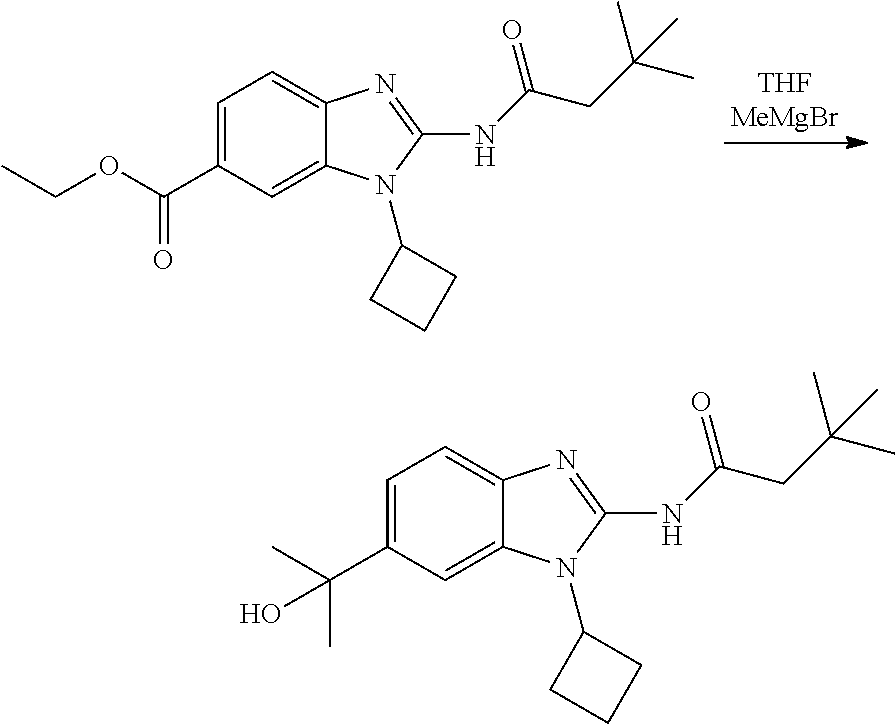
C1=C(C(OCC)=O)C=C2C(=C1)N=C(NC(CC(C)(C)C)=O)N2C1CCC1.C1=C(C(C)(C)O)C=C2C(=C1)N=C(NC(CC(C)(C)C)=O)N2C1CCC1
